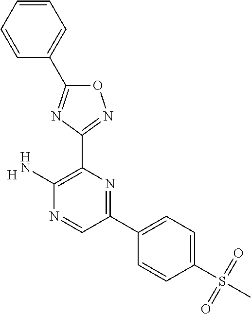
C1=CC(S(=O)(=O)C)=CC=C1C1=NC(C2=NOC(C3=CC=CC=C3)=N2)=C(N)N=C1.[H]
